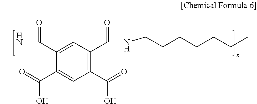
CNC(C1=CC(C(NCCCCCCC)=O)=C(C(=O)O)C=C1C(=O)O)=O
